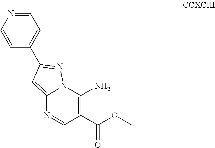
C12=CC(C3=CC=NC=C3)=NN1C(N)=C(C(OC)=O)C=N2
